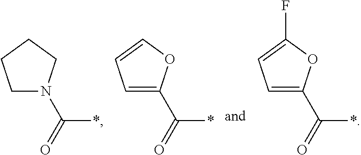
C1N(C(=O)*)CCC1.C1=C(C(=O)*)OC=C1.C1=C(C(=O)*)OC(F)=C1
